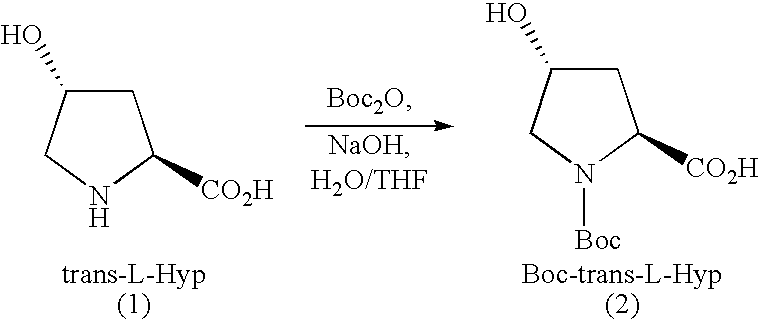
C1C(O)CNC1[CO2H].C1C(O)CN([Boc])C1[CO2H]
